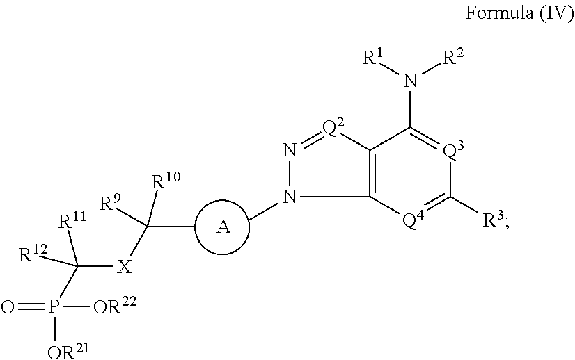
[A].CC([X]C([R11])(P([OR21])(=O)[OR22])[R12])([R10])[R9].CN1N=[Q2]C2=C1[Q4]=C([R3])[Q3]=C2N([R1])[R2]
